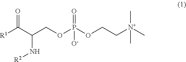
[R1]C(C(COP(OCC[N+](C)(C)C)(=O)[O-])N[R2])=O
